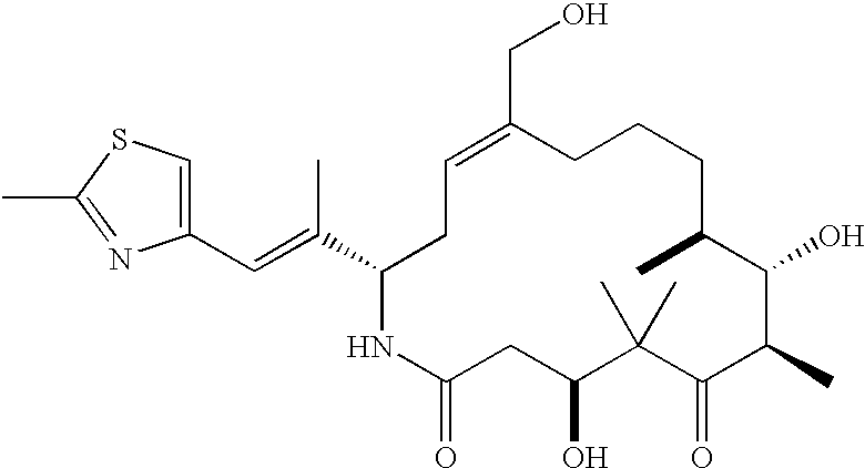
C1(C=C(C2CC=C(CO)CCCC(C)C(O)C(C)C(=O)C(C)(C)C(O)CC(=O)N2)C)=CSC(C)=N1
